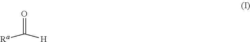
O=C([H])[Ra]
